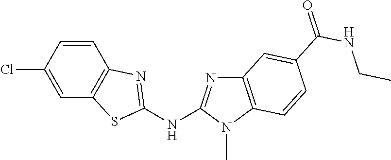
C1(Cl)=CC2=C(C=C1)N=C(NC1=NC3=C(N1C)C=CC(C(NCC)=O)=C3)S2
